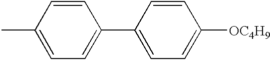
CC1=CC=C(C2=CC=C([OC4H9])C=C2)C=C1
